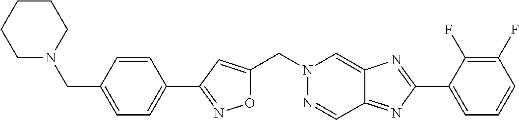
O1C(CN2N=CC3=NC(C4=CC=CC(F)=C4F)=NC3=C2)=CC(C2=CC=C(CN3CCCCC3)C=C2)=N1
